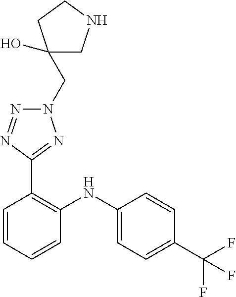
C1=CC(C(F)(F)F)=CC=C1NC1=C(C2=NN(CC3(O)CNCC3)N=N2)C=CC=C1
